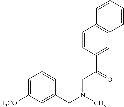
C1=C([H3CO])C=C(CN(C)CC(=O)C2=CC3=C(C=C2)C=CC=C3)C=C1
